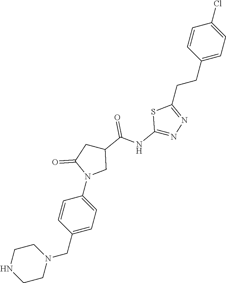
C1NCCN(CC2=CC=C(N3CC(C(NC4=NN=C(CCC5=CC=C(Cl)C=C5)S4)=O)CC3=O)C=C2)C1
